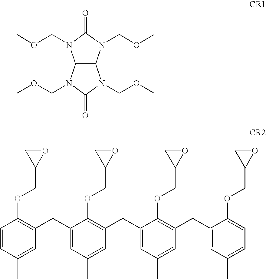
C12C(N(COC)C(=O)N1COC)N(COC)C(=O)N2COC.C1=CC(C)=CC(CC2=CC(C)=CC(CC3=CC(C)=CC(CC4=CC(C)=CC=C4OCC4OC4)=C3OCC3OC3)=C2OCC2OC2)=C1OCC1OC1
